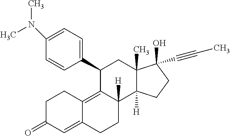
C1(C2C3=C4C(=CC(=O)CC4)CCC3([H])C3([H])C(C)(C2)C(O)(C#CC)CC3)=CC=C(N(C)C)C=C1
